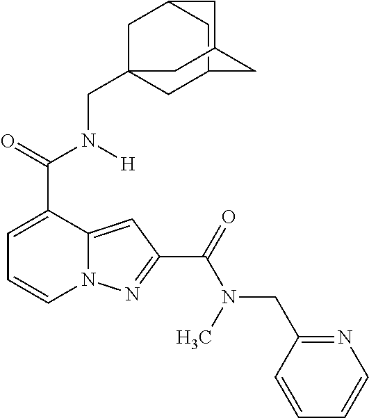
C1=C(C(=O)N([H])CC23CC4CC(C2)CC(C4)C3)C2=CC(C(=O)N(C)CC3=NC=CC=C3)=NN2C=C1
